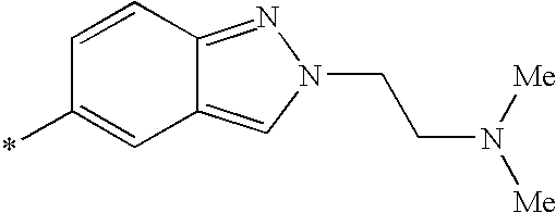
*C1=CC2=CN(CCN([Me])[Me])N=C2C=C1
